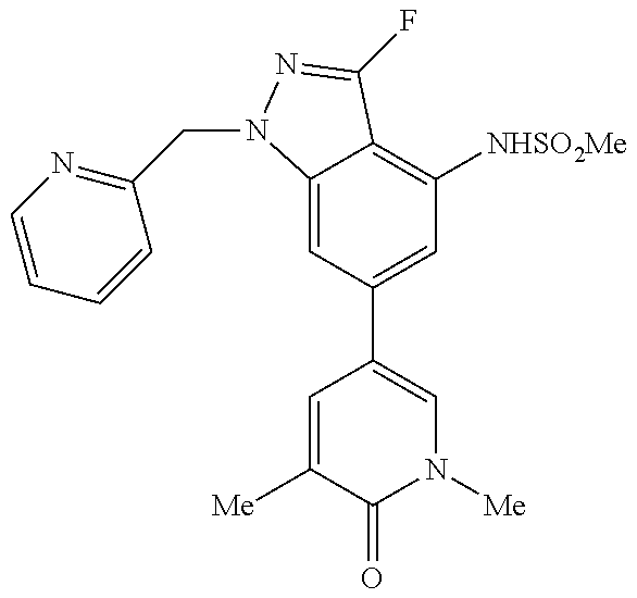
C12=CC(C3=CN([Me])C(=O)C([Me])=C3)=CC([NHSO2Me])=C1C(F)=NN2CC1=NC=CC=C1
